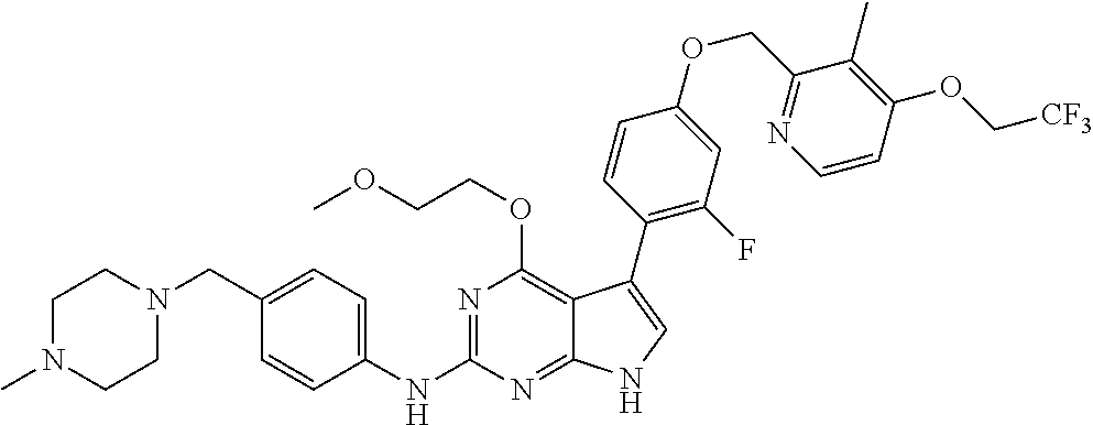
C1N(C)CCN(CC2=CC=C(NC3=NC(OCCOC)=C4C(=N3)NC=C4C3=C(F)C=C(OCC4=NC=CC(OC[CF3])=C4C)C=C3)C=C2)C1
